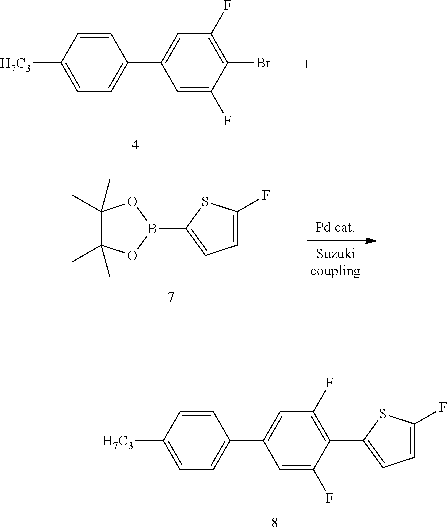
C1=C(F)C(Br)=C(F)C=C1C1=CC=C([H7C3])C=C1.C1=C(F)C(C2=CC=C(F)S2)=C(F)C=C1C1=CC=C([H7C3])C=C1.B1(C2=CC=C(F)S2)OC(C)(C)C(C)(C)O1
